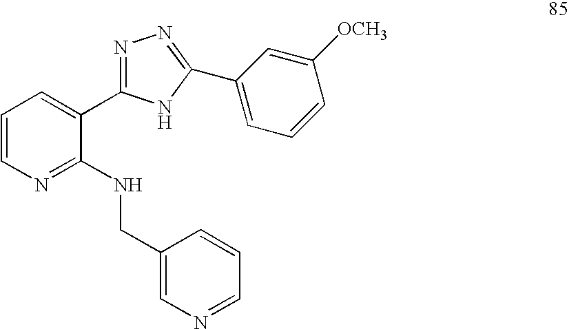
C1=CN=C(NCC2=CN=CC=C2)C(C2=NN=C(C3=CC=CC([OCH3])=C3)N2)=C1
